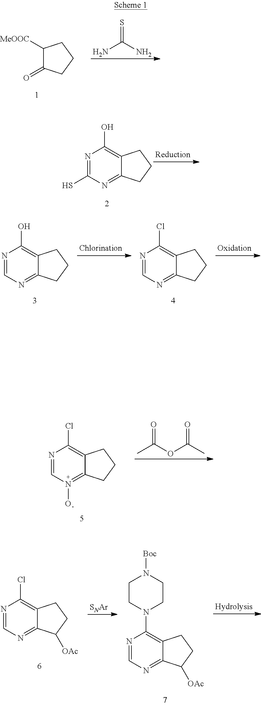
C1([MeOOC])C(=O)CCC1.NC(N)=S.N1=C(S)N=C2C(=C1O)CCC2.N1=CN=C2C(=C1O)CCC2.N1=CN=C2C(=C1Cl)CCC2.N1=CN(O)=C2C(=C1Cl)CCC2.CC(=O)OC(=O)C.N1=CN=C2C(=C1Cl)CCC2[OAc].[SNAr].N1=CN=C2C(=C1N1CCN([Boc])CC1)CCC2[OAc]
